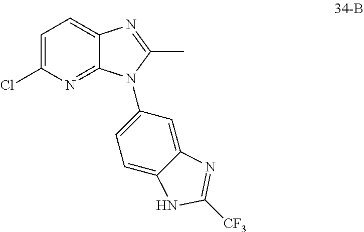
C1=C(Cl)N=C2C(=C1)N=C(C)N2C1=CC=C2C(=C1)N=C([CF3])N2
